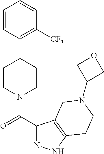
C1CN(C(C2=NNC3=C2CN(C2COC2)CC3)=O)CCC1C1=C([CF3])C=CC=C1
